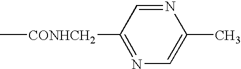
C[CONHCH2]C1=NC=C(C)N=C1
